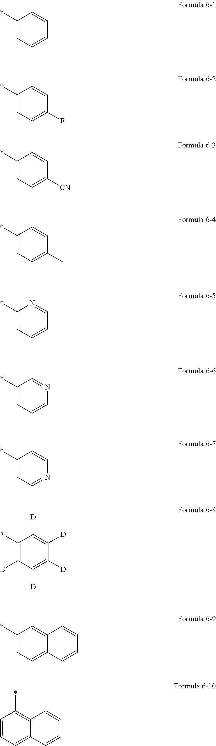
C1(*)=CC=CC=C1.C1(*)=CC=C(F)C=C1.C1(*)=CC=C([CN])C=C1.C1(*)=CC=C(C)C=C1.C1=NC(*)=CC=C1.N1=CC(*)=CC=C1.C1=CC(*)=CC=N1.C1([D])=C([D])C(*)=C([D])C([D])=C1[D].C12=CC(*)=CC=C1C=CC=C2.C12=C(*)C=CC=C1C=CC=C2
